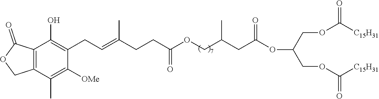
C12=C(C(=O)OC1)C(O)=C(CC=C(CCC(=O)OCC(CC(OC(COC([C15H31])=O)COC([C15H31])=O)=O)C)C)C([OMe])=C2C
